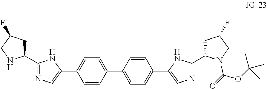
C1=CC(C2=CC=C(C3=CN=C(C4CC(F)CN4)N3)C=C2)=CC=C1C1=CN=C(C2CC(F)CN2C(=O)OC(C)(C)C)N1
